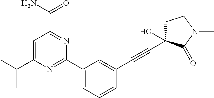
C1=C(C(C)C)N=C(C2=CC=CC(C#CC3(O)CCN(C)C3=O)=C2)N=C1C(N)=O
